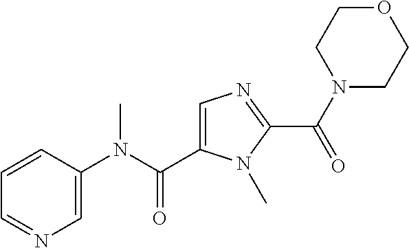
C1=C(C(N(C2=CN=CC=C2)C)=O)N(C)C(C(N2CCOCC2)=O)=N1
